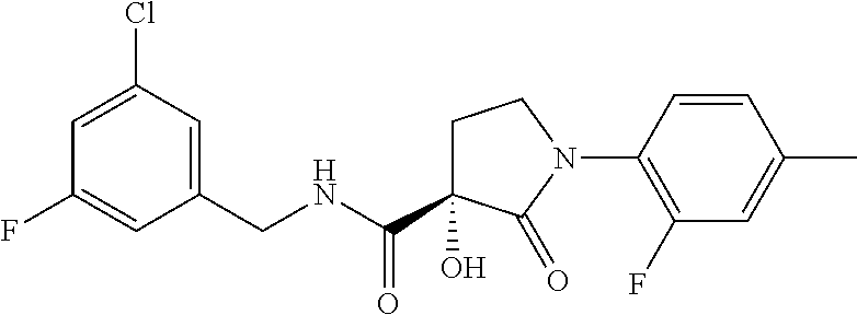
C1C(O)(C(NCC2=CC(Cl)=CC(F)=C2)=O)C(=O)N(C2=C(F)C=C(C)C=C2)C1
